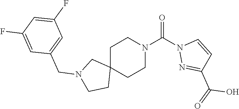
O=C(N1CCC2(CC1)CN(CC1=CC(F)=CC(F)=C1)CC2)N1N=C(C(O)=O)C=C1
